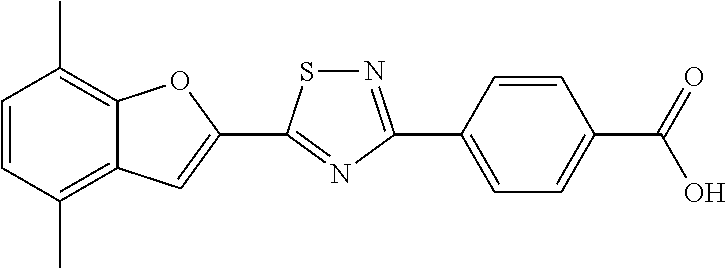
C1=CC(C)=C2C(=C1C)OC(C1=NC(C3=CC=C(C(=O)O)C=C3)=NS1)=C2
